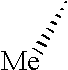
C[Me]
